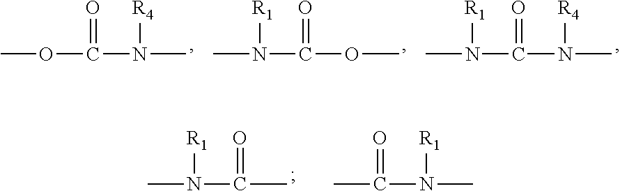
COC(N([R4])C)=O.CN(C(OC)=O)[R1].CN(C(N(C)[R4])=O)[R1].CN(C(C)=O)[R1].CC(N(C)[R1])=O
